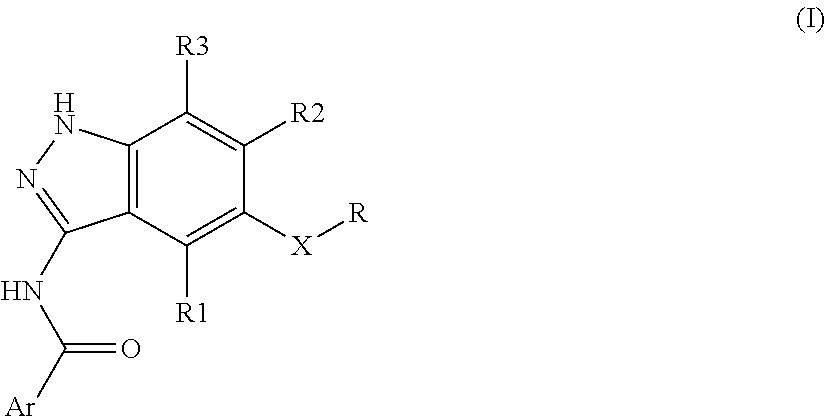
C12=C(NN=C1NC([Ar])=O)C([R3])=C([R2])C([X][R])=C2[R1]
